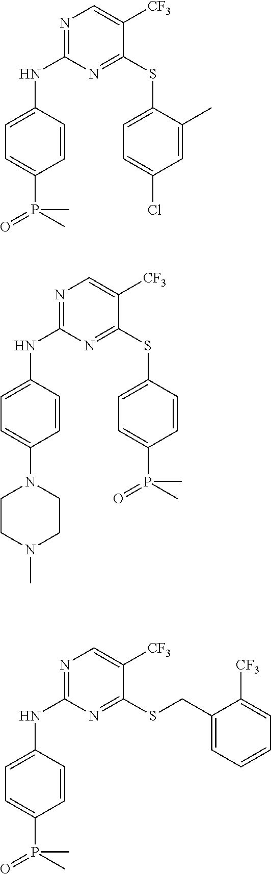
C1=C(P(C)(=O)C)C=CC(NC2=NC=C([CF3])C(SCC3=CC=CC=C3[CF3])=N2)=C1.C1=C(P(C)(=O)C)C=CC(NC2=NC=C([CF3])C(SC3=CC=C(Cl)C=C3C)=N2)=C1.C1=C(N2CCN(C)CC2)C=CC(NC2=NC=C([CF3])C(SC3=CC=C(P(C)(=O)C)C=C3)=N2)=C1
